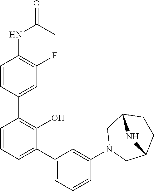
C1(NC(=O)C)=C(F)C=C(C2=C(O)C(C3=CC=CC(N4CC5CCC(C4)N5)=C3)=CC=C2)C=C1
